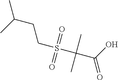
C(CCS(C(C(=O)O)(C)C)(=O)=O)(C)C
